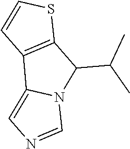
C12=C(C(C(C)C)N3C1=CN=C3)SC=C2
